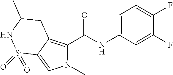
N1(C)C(C(NC2=CC=C(F)C(F)=C2)=O)=C2C(=C1)S(=O)(=O)NC(C)C2
